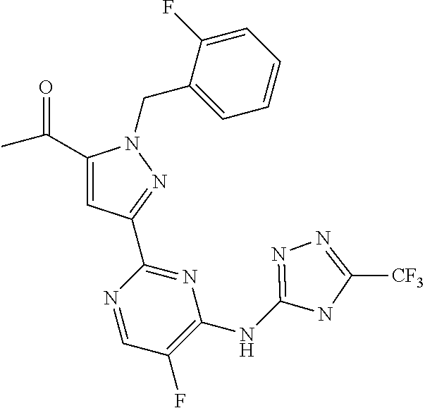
C1(C(C)=O)=CC(C2=NC(NC3=NN=C([CF3])N3)=C(F)C=N2)=NN1CC1=CC=CC=C1F
